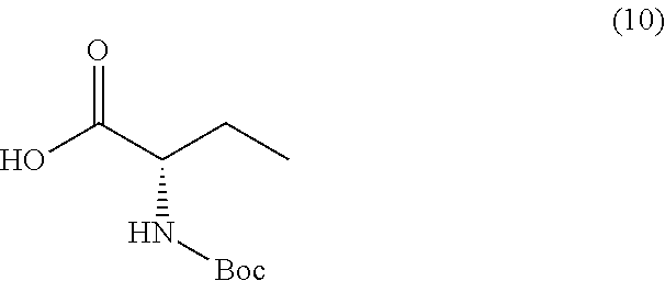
O=C(C(CC)N[Boc])O
